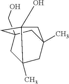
C12(C)CC3(C)CC(CO)(C1)CC2(O)C3
